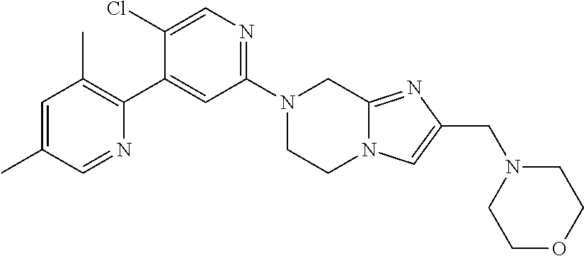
N1(C2=NC=C(Cl)C(C3=C(C)C=C(C)C=N3)=C2)CCN2C(=NC(CN3CCOCC3)=C2)C1
